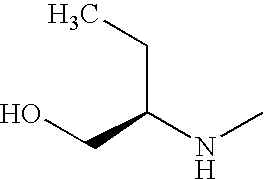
OCC(NC)CC
